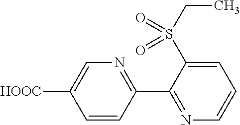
C1=CC(C2=NC=CC=C2S(CC)(=O)=O)=NC=C1[HOOC]
